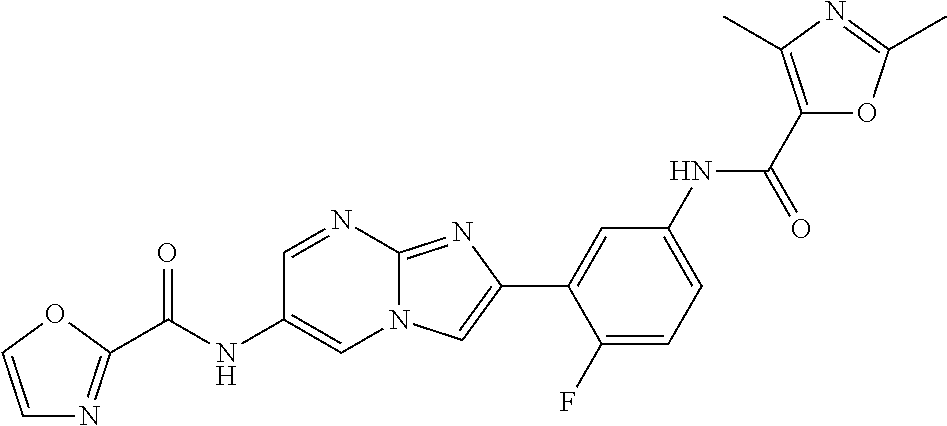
C1=NC2=NC(C3=CC(NC(C4=C(C)N=C(C)O4)=O)=CC=C3F)=CN2C=C1NC(=O)C1=NC=CO1
